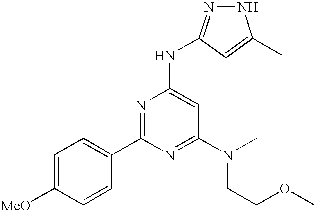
N1N=C(NC2=CC(N(CCOC)C)=NC(C3=CC=C([MeO])C=C3)=N2)C=C1C
